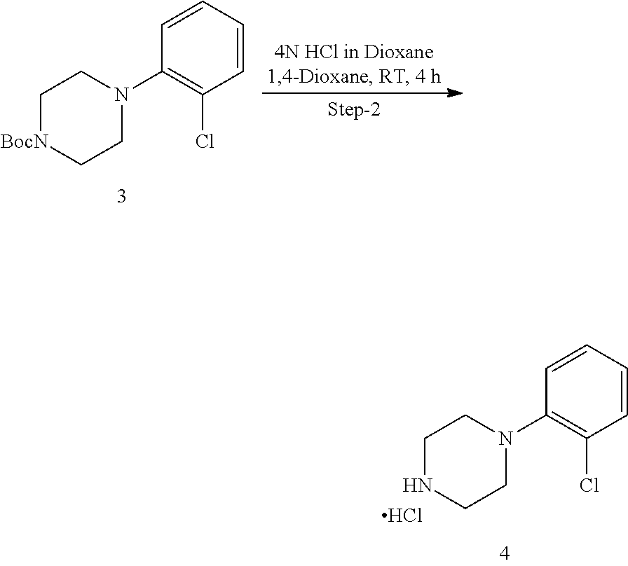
C1=CC=CC(N2CCNCC2)=C1Cl.Cl.C1=CC=CC(N2CC[BocN]CC2)=C1Cl
